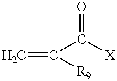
C=C(C([X])=O)[R9]
